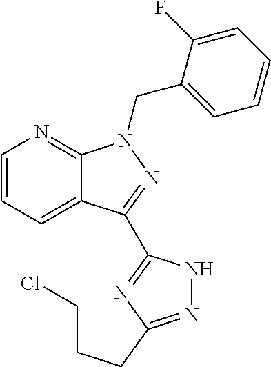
C1=CC=C2C(=N1)N(CC1=CC=CC=C1F)N=C2C1=NC(CCCCl)=NN1
